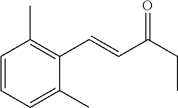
C1=CC=C(C)C(C=CC(CC)=O)=C1C
